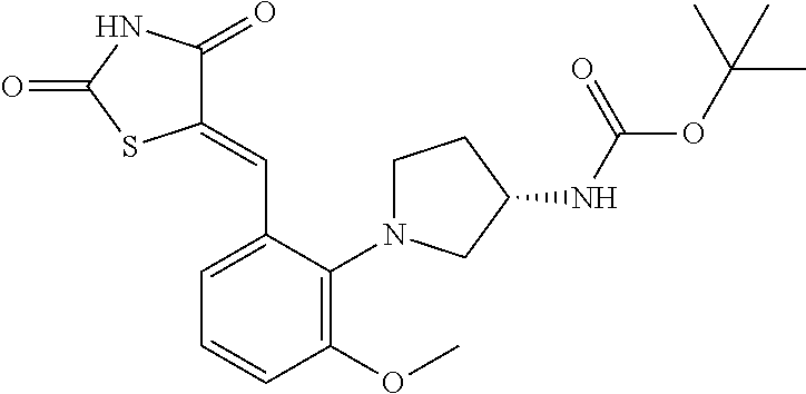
C1(=CC2=CC=CC(OC)=C2N2CCC(NC(OC(C)(C)C)=O)C2)C(=O)NC(=O)S1
